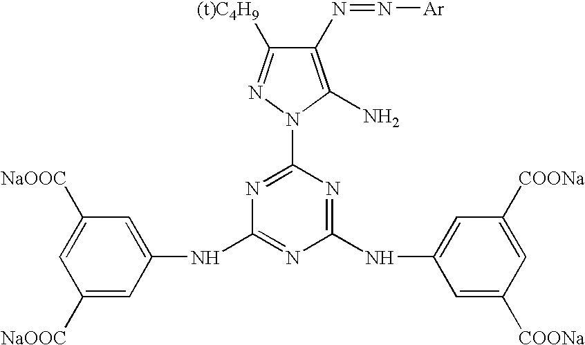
C1(N=N[Ar])=C(N)N(C2=NC(NC3=CC([NaOOC])=CC([NaOOC])=C3)=NC(NC3=CC([COONa])=CC([COONa])=C3)=N2)N=C1[(t)C4H9]
